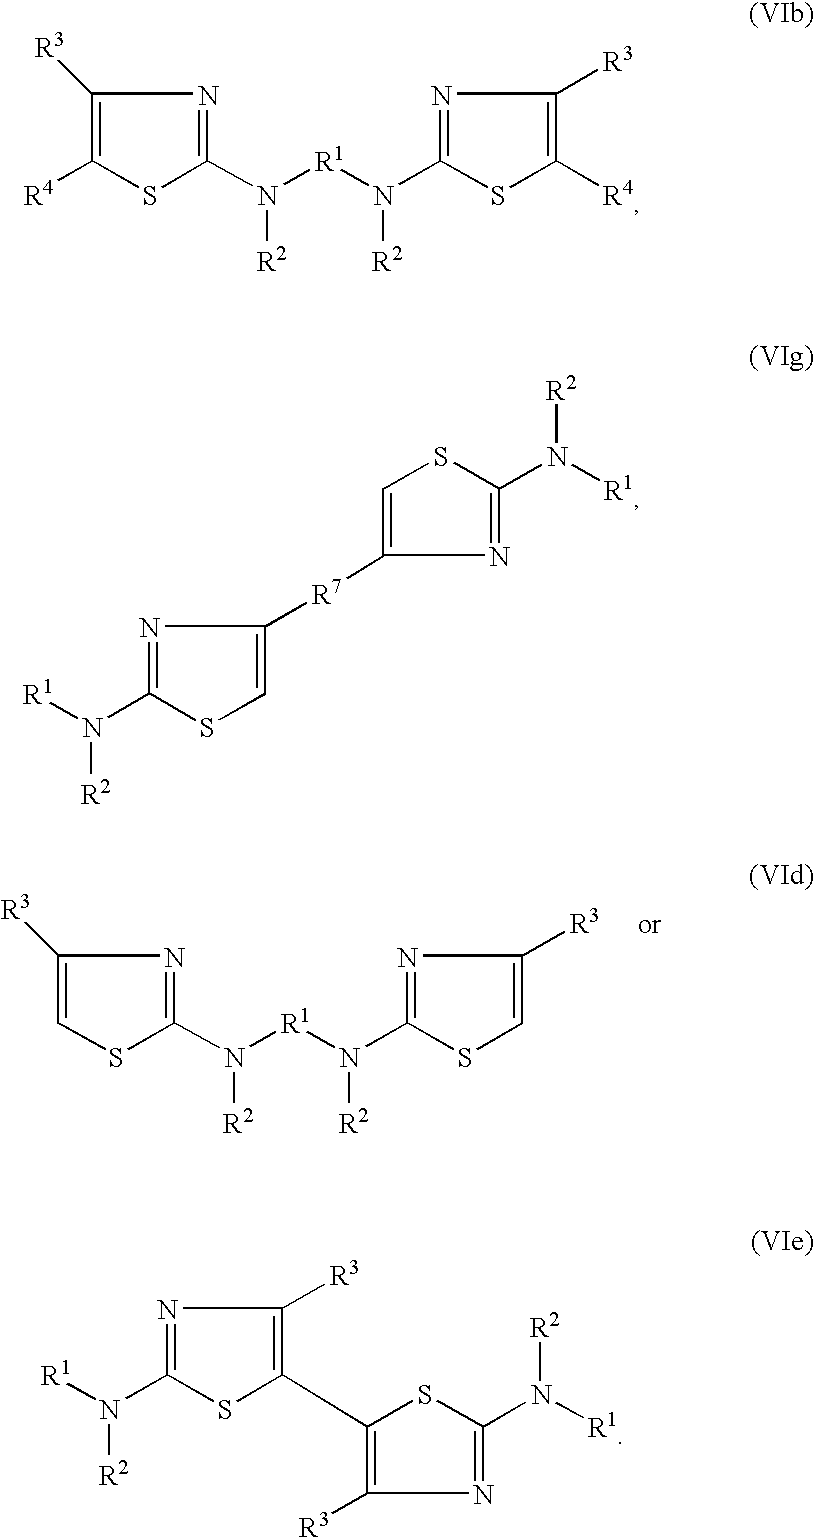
N1=C(N([R1]N([R2])C2=NC([R3])=C([R4])S2)[R2])SC([R4])=C1[R3].N1=C(N([R1]N([R2])C2=NC([R3])=CS2)[R2])SC=C1[R3].N1=C(N([R1])[R2])SC=C1[R7]C1=CSC(N([R1])[R2])=N1.N1=C(N([R1])[R2])SC(C2=C([R3])N=C(N([R1])[R2])S2)=C1[R3]
